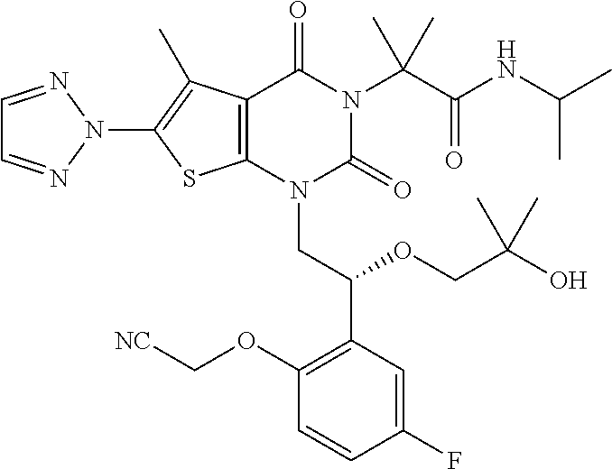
C12=C(N(CC(C3=C(OC[NC])C=CC(F)=C3)OCC(O)(C)C)C(=O)N(C(C(NC(C)C)=O)(C)C)C1=O)SC(N1N=CC=N1)=C2C
